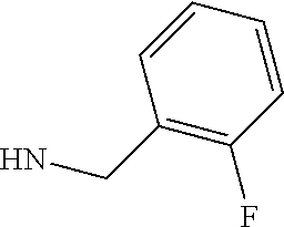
C1(CN)=C(F)C=CC=C1
